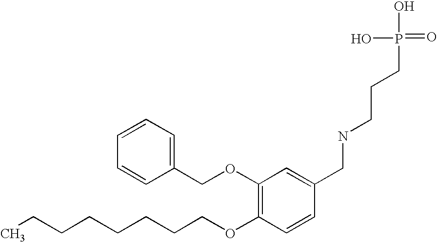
C(COC1=C(OCC2=CC=CC=C2)C=C(CNCCCP(=O)(O)O)C=C1)CCCCCC
